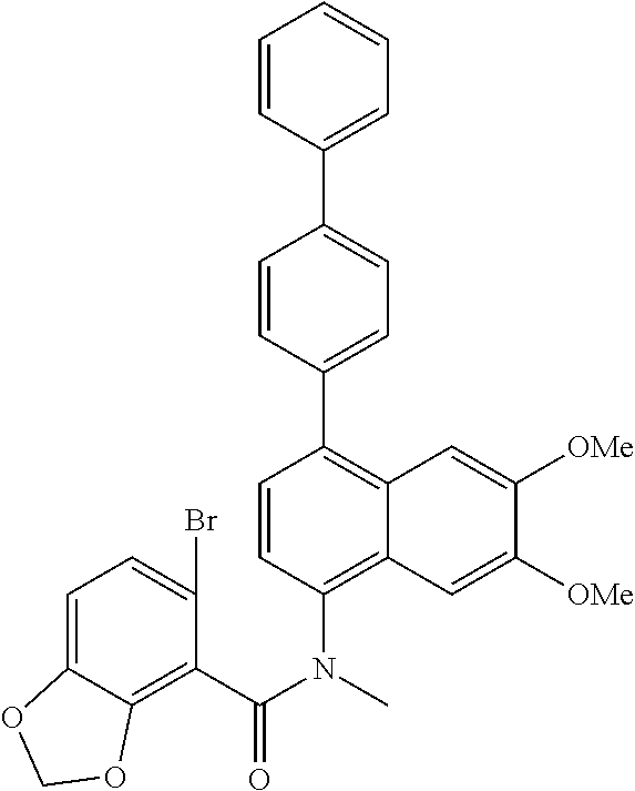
C1=CC(C2=CC=C(C3=C4C(=C(N(C)C(C5=C6C(=CC=C5Br)OCO6)=O)C=C3)C=C([OMe])C([OMe])=C4)C=C2)=CC=C1
